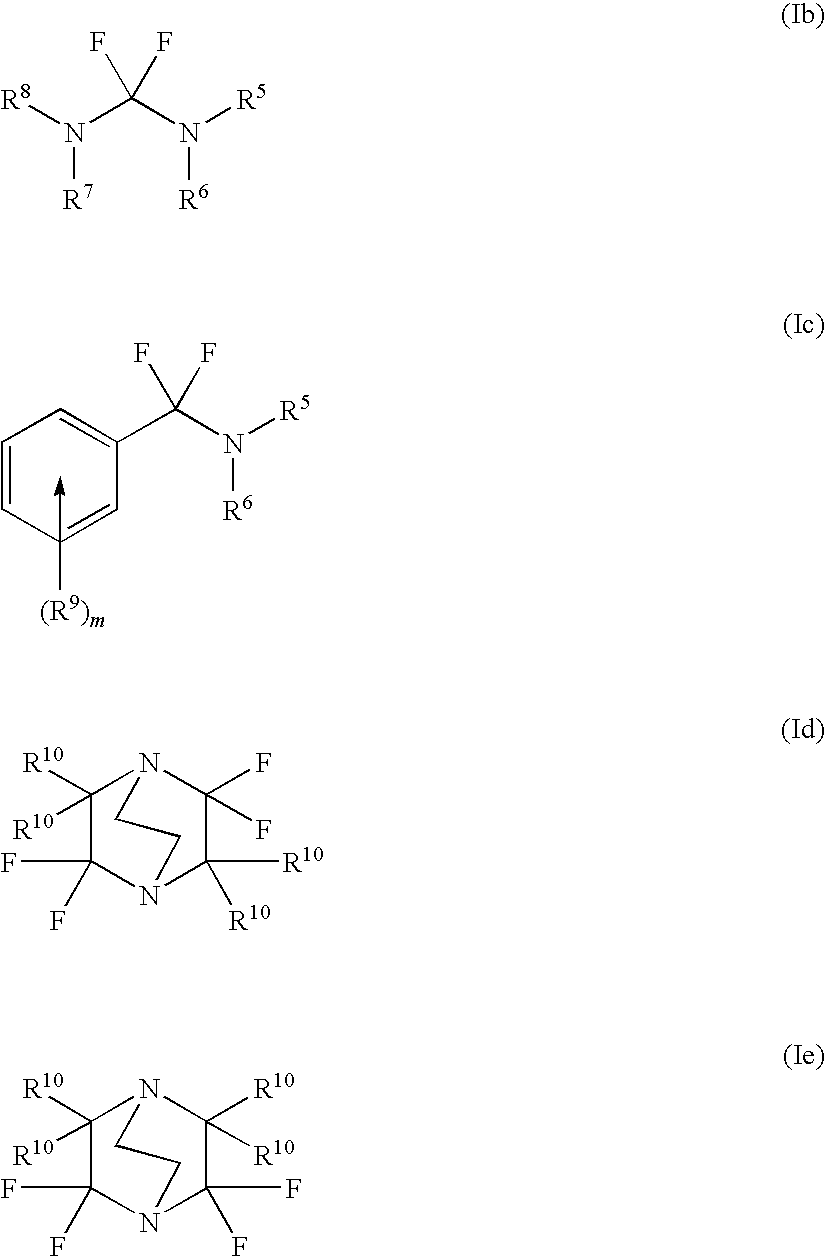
[R8]N(C(N([R5])[R6])(F)F)[R7].C1=CC(->C)([(R9)m])=CC(C(N([R5])[R6])(F)F)=C1.C1([R10])([R10])C(F)(F)N2C([R10])([R10])C(F)(F)N1CC2.C1([R10])([R10])C(F)(F)N2C(F)(F)C([R10])([R10])N1CC2
